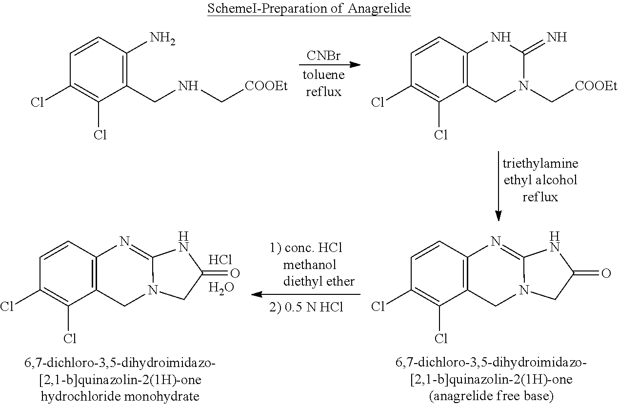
[CNBr].[toluenereflux].C1=CC(N)=C(CNC[COOEt])C(Cl)=C1Cl.C1=CC2=C(C(Cl)=C1Cl)CN(C[COOEt])C(=N)N2.C1=CC2=C(C(Cl)=C1Cl)CN1C(=N2)NC(=O)C1.Cl.O.C1=CC2=C(C(Cl)=C1Cl)CN1C(=N2)NC(=O)C1
